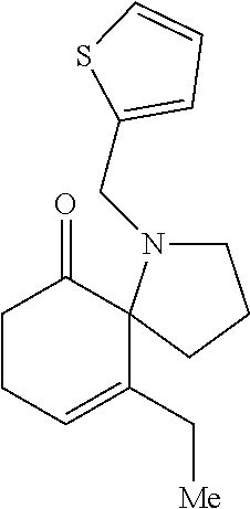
C1CC=C(C[Me])C2(C1=O)N(CC1=CC=CS1)CCC2
